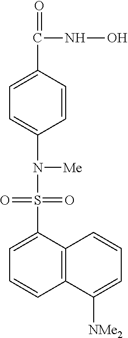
O=C(NO)C1=CC=C(N([Me])S(=O)(=O)C2=CC=CC3=C2C=CC=C3[NMe2])C=C1
